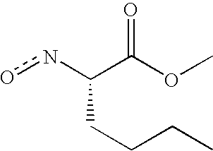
n(C(C(OC)=O)CCCC)o
